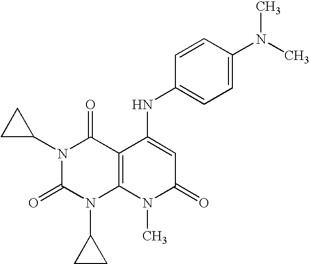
N1(C2CC2)C(=O)N(C2CC2)C2=C(C1=O)C(NC1=CC=C(N(C)C)C=C1)=CC(=O)N2C
